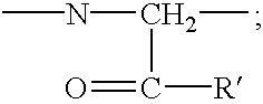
CNC(C)C([R])=O
